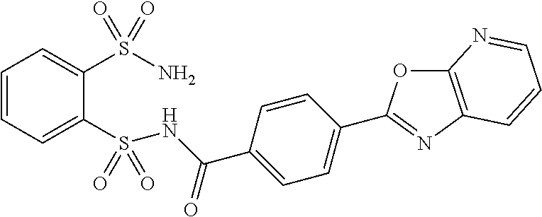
C1=CC=C(S(NC(C2=CC=C(C3=NC4=C(O3)N=CC=C4)C=C2)=O)(=O)=O)C(S(N)(=O)=O)=C1
